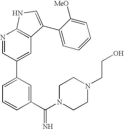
N1=CC(C2=CC=CC(C(N3CCN(CCO)CC3)=N)=C2)=CC2=C1NC=C2C1=CC=CC=C1[MeO]
